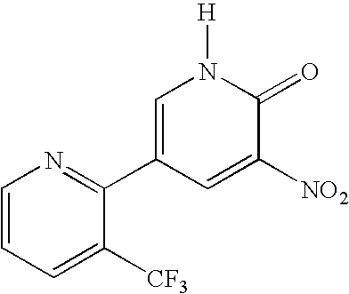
C1([NO2])=CC(C2=NC=CC=C2[CF3])=CN([H])C1=O
